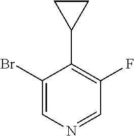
C1(Br)=CN=CC(F)=C1C1CC1
